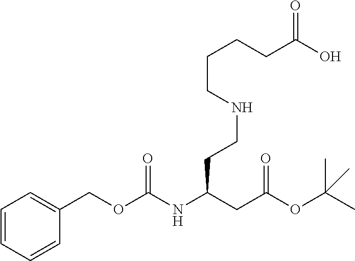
C1=CC=CC(COC(NC(CC(OC(C)(C)C)=O)CCNCCCCC(O)=O)=O)=C1
